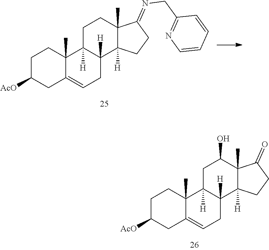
C1C([AcO])CC2=CCC3([H])C([H])(C2(C)C1)CCC1(C)C3([H])CCC1=NCC1=NC=CC=C1.C1C([AcO])CC2=CCC3([H])C([H])(C2(C)C1)CC(O)C1(C)C3([H])CCC1=O
